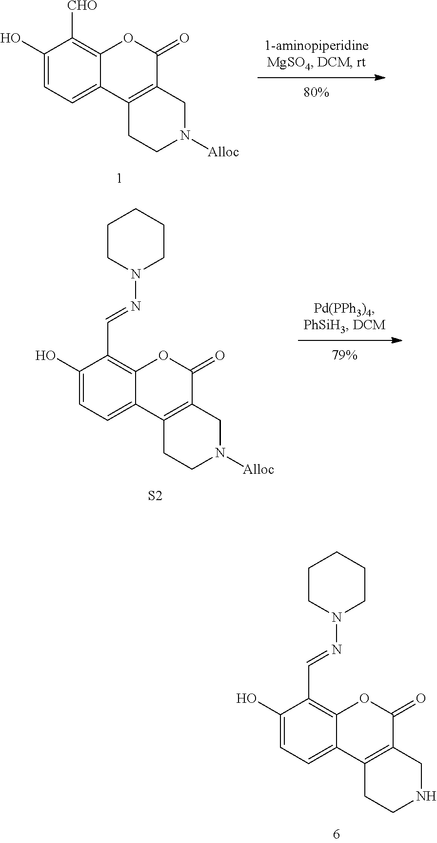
C1(O)=CC=C2C(=C1C=NN1CCCCC1)OC(=O)C1=C2CCNC1.C1(O)=CC=C2C(=C1[CHO])OC(=O)C1=C2CCN([Alloc])C1.C1(O)=CC=C2C(=C1C=NN1CCCCC1)OC(=O)C1=C2CCN([Alloc])C1.[S2]
